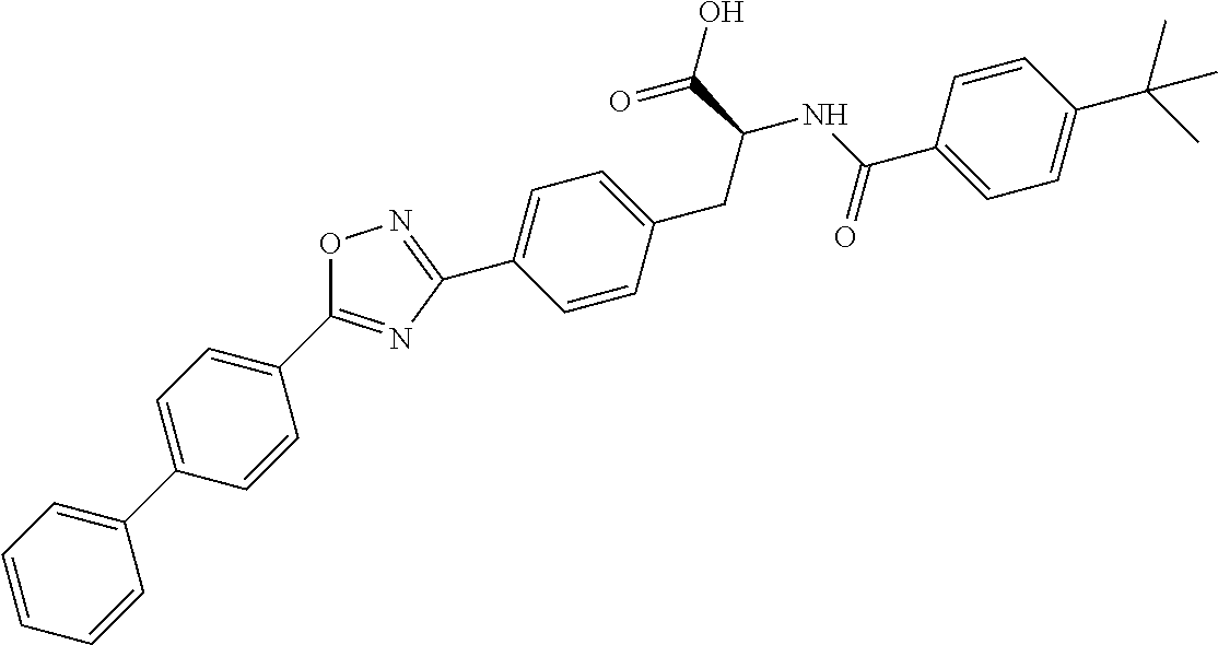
C1(C2=CC=C(C3=NC(C4=CC=C(CC(C(O)=O)NC(=O)C5=CC=C(C(C)(C)C)C=C5)C=C4)=NO3)C=C2)=CC=CC=C1
